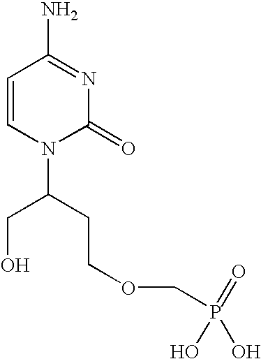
C1=CN(C(CO)CCOCP(=O)(O)O)C(=O)N=C1N
